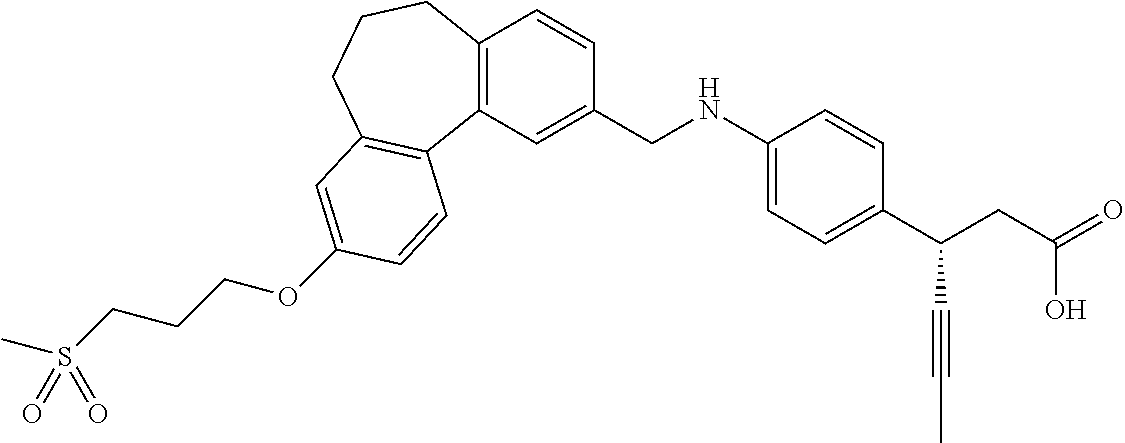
O(C1=CC2=C(C3=C(C=CC(CNC4=CC=C(C(CC(=O)O)C#CC)C=C4)=C3)CCC2)C=C1)CCCS(=O)(C)=O
